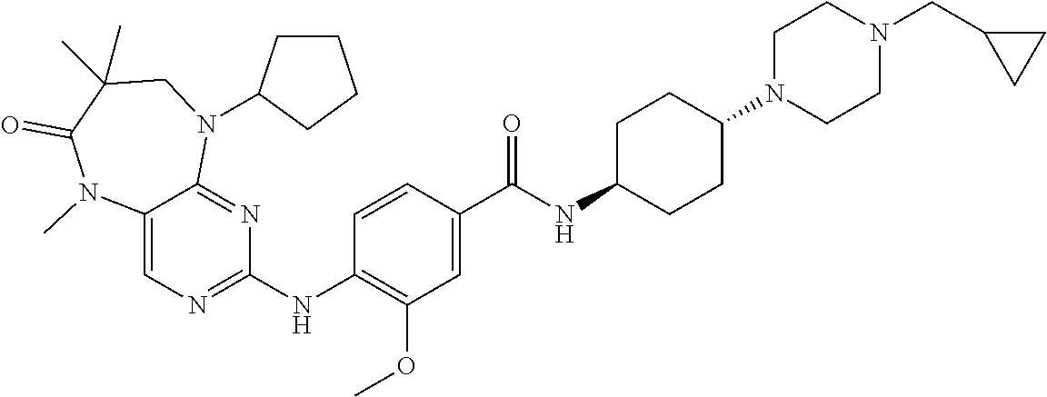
C12=CN=C(NC3=C(OC)C=C(C(NC4CCC(N5CCN(CC6CC6)CC5)CC4)=O)C=C3)N=C1N(C1CCCC1)CC(C)(C)C(=O)N2C
